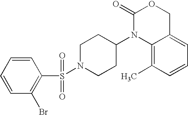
C1(=O)N(C2CCN(S(=O)(=O)C3=C(Br)C=CC=C3)CC2)C2=C(C)C=CC=C2CO1
